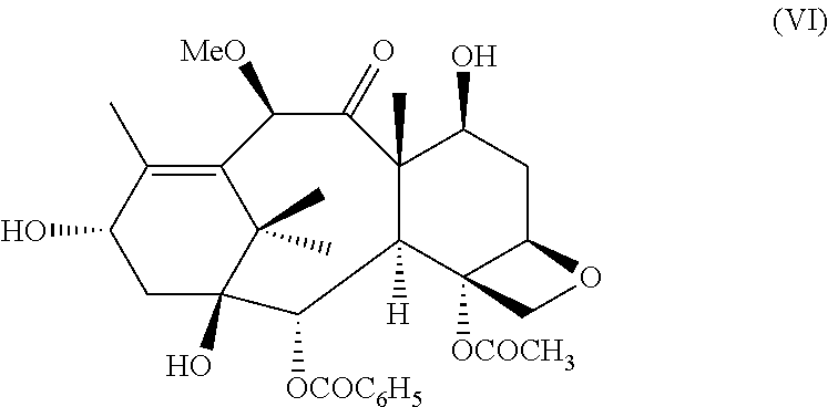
OC1CC2(O)C(C)(C)C(=C1C)C([MeO])C(=O)C1(C)C([H])(C3([OCOCH3])C(CC1O)OC3)C2[OCOC6H5]
